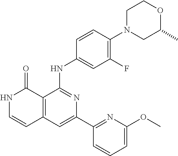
C1=CC(NC2=NC(C3=NC(OC)=CC=C3)=CC3=C2C(=O)NC=C3)=CC(F)=C1N1CC(C)OCC1
